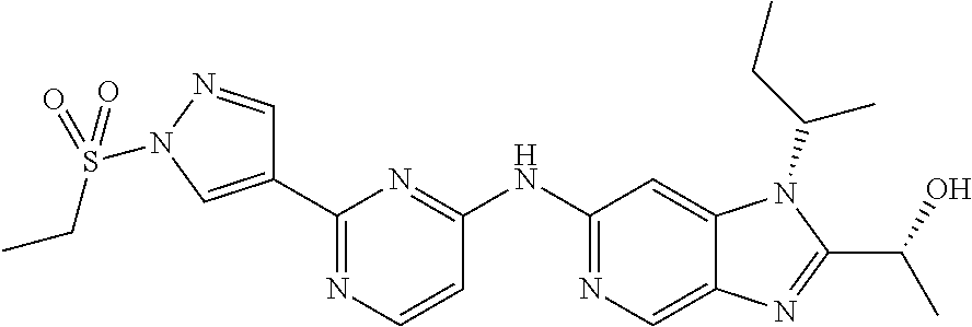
C1=NN(S(CC)(=O)=O)C=C1C1=NC=CC(NC2=NC=C3C(=C2)N(C(C)CC)C(C(O)C)=N3)=N1
